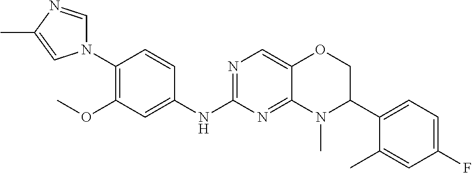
C1(N2C=NC(C)=C2)=C(OC)C=C(NC2=NC=C3C(=N2)N(C)C(C2=CC=C(F)C=C2C)CO3)C=C1
